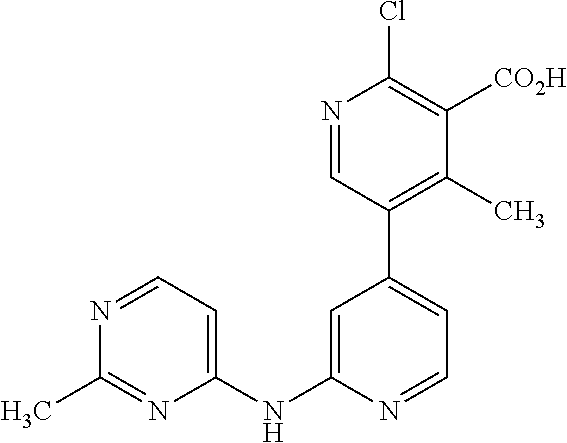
C1=NC(NC2=CC=NC(C)=N2)=CC(C2=C(C)C([CO2H])=C(Cl)N=C2)=C1
